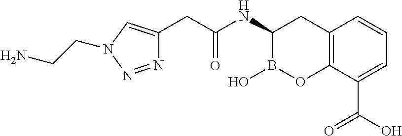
C12=C(C(C(O)=O)=CC=C1)OB(O)C(NC(CC1=CN(CCN)N=N1)=O)C2
